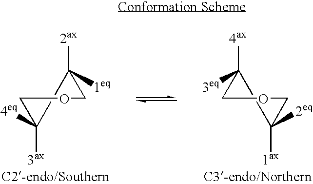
C1C([2ax])([1eq])C([3ax])([4eq])CO1.C1([4ax])([3eq])C([1ax])([2eq])COC1
